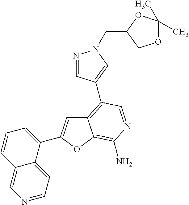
C12=C(C3=CN(CC4COC(C)(C)O4)N=C3)C=NC(N)=C1OC(C1=CC=CC3=CN=CC=C13)=C2
